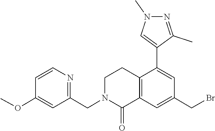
CN1N=C(C)C(C2=CC(CBr)=CC3=C2CCN(CC2=NC=CC(OC)=C2)C3=O)=C1
